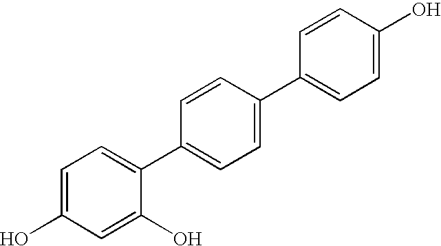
C1=C(O)C=C(O)C(C2=CC=C(C3=CC=C(O)C=C3)C=C2)=C1
